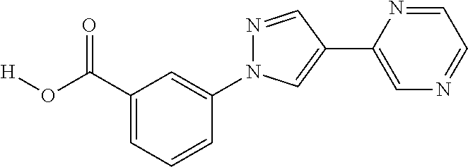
C1=NC(C2=CN(C3=CC(C(O[H])=O)=CC=C3)N=C2)=CN=C1
